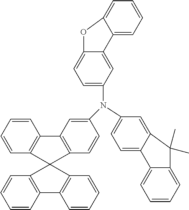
C12=CC=C(N(C3=CC4=C(C=C3)C3(C5=C4C=CC=C5)C4=C(C=CC=C4)C4=C3C=CC=C4)C3=CC=C4C(=C3)C3=CC=CC=C3O4)C=C1C(C)(C)C1=CC=CC=C21
